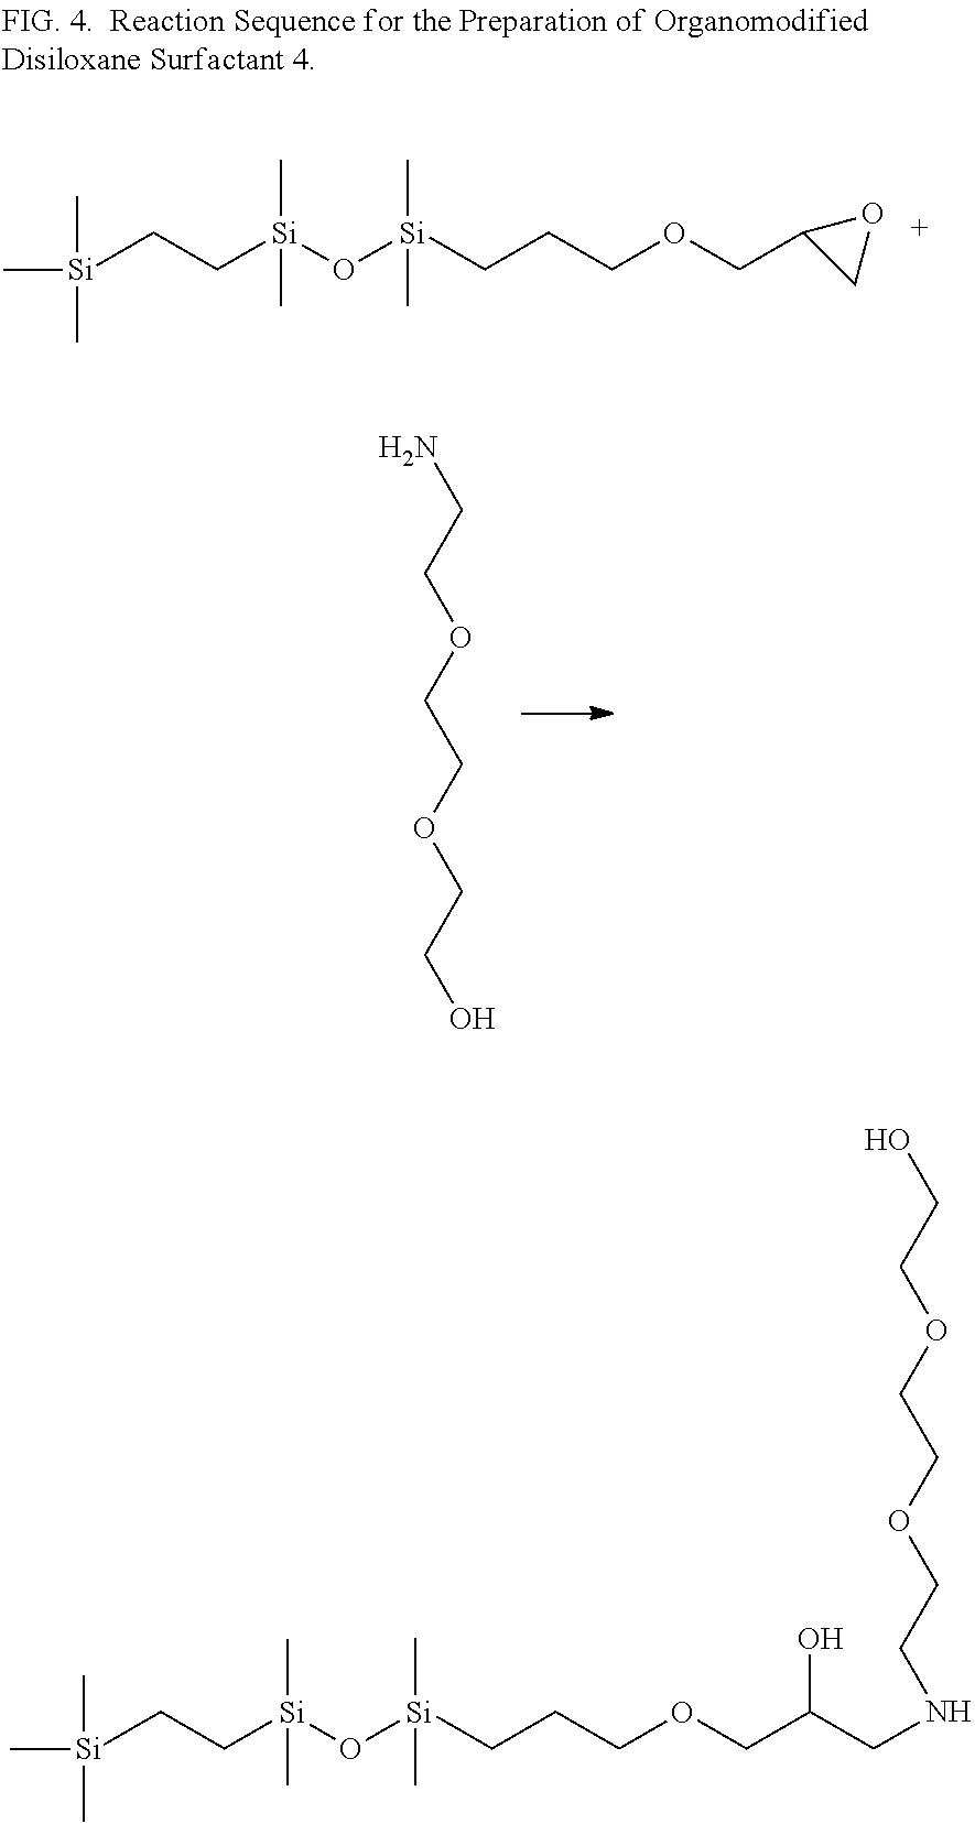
NCCOCCOCCO.[Si](CC[Si](O[Si](C)(C)CCCOCC1CO1)(C)C)(C)(C)C.[Si](CC[Si](O[Si](C)(C)CCCOCC(CNCCOCCOCCO)O)(C)C)(C)(C)C
